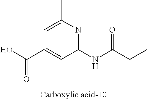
C1=C(C)N=C(NC(CC)=O)C=C1C(O)=O
